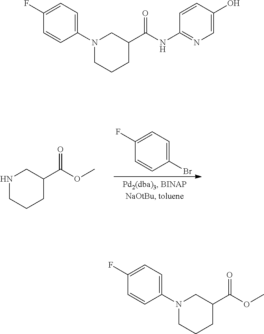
COC(C1CCCNC1)=O.BrC1=CC=C(F)C=C1.C1=CC(O)=CN=C1NC(C1CCCN(C2=CC=C(F)C=C2)C1)=O.COC(C1CCCN(C2=CC=C(F)C=C2)C1)=O
